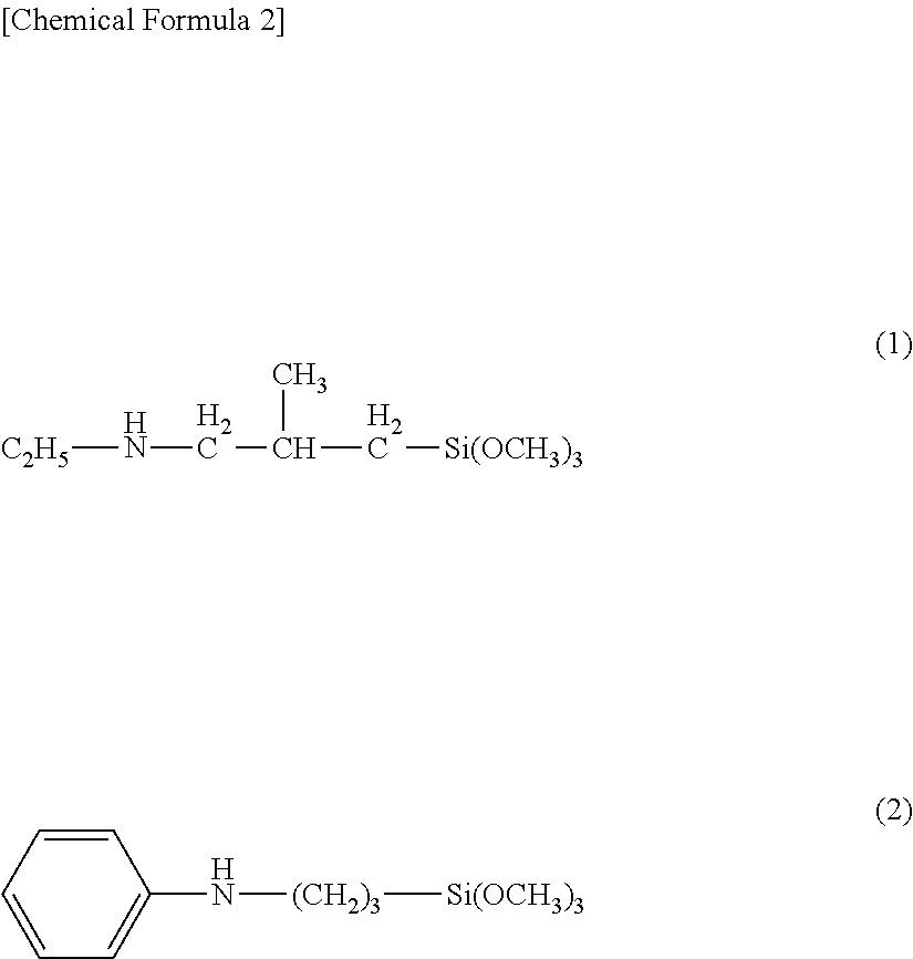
[C2H5]NCC(C)C[Si(OCH3)3].C1(N[(CH2)3][Si(OCH3)3])=CC=CC=C1
